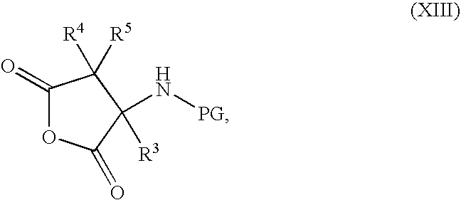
C1(=O)OC(=O)C(N[PG])([R3])C1([R5])[R4]
